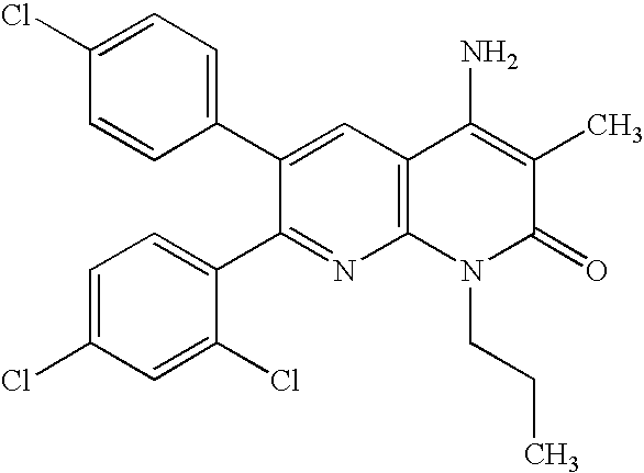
C1=CC(C2=CC3=C(N=C2C2=CC=C(Cl)C=C2Cl)N(CCC)C(=O)C(C)=C3N)=CC=C1Cl
